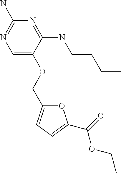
C1=C(OCC2=CC=C(C(OCC)=O)O2)C(NCCCC)=NC(N)=N1
